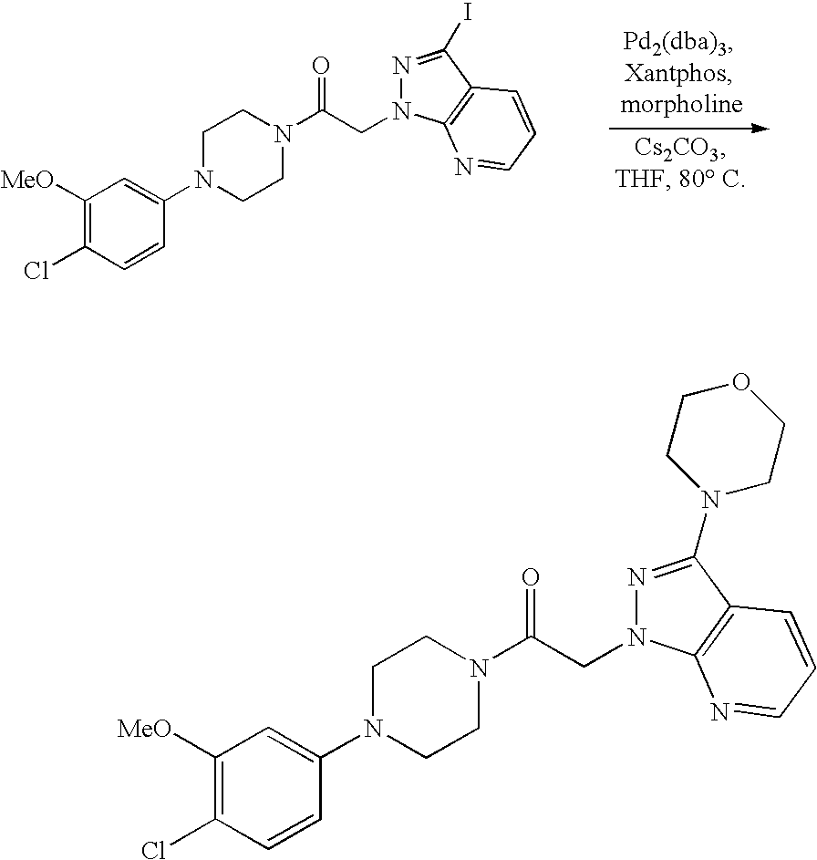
C1([MeO])=C(Cl)C=CC(N2CCN(C(CN3N=C(N4CCOCC4)C4=C3N=CC=C4)=O)CC2)=C1.C1([MeO])=C(Cl)C=CC(N2CCN(C(CN3N=C(I)C4=C3N=CC=C4)=O)CC2)=C1
